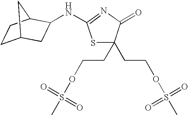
C1C2CC(NC3=NC(=O)C(CCOS(=O)(=O)C)(CCOS(C)(=O)=O)S3)C(C1)C2
